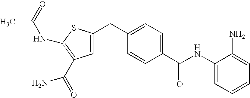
C(C1=CC=C(C(NC2=CC=CC=C2N)=O)C=C1)C1=CC(C(=O)N)=C(NC(C)=O)S1
